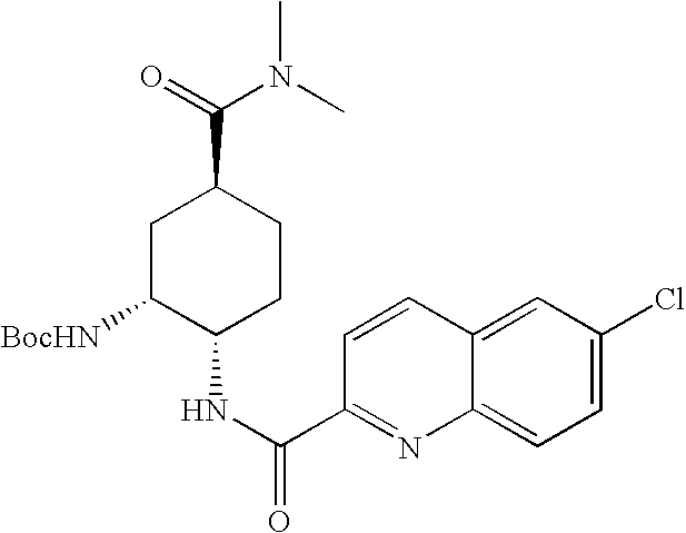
C1C([BocHN])C(NC(C2=NC3=CC=C(Cl)C=C3C=C2)=O)CCC1C(=O)N(C)C
